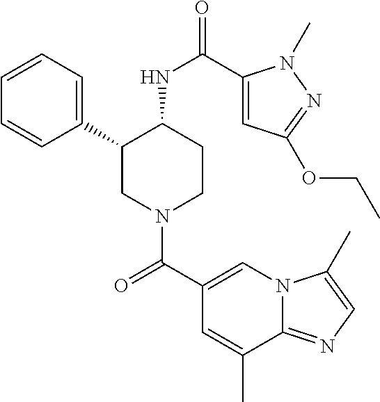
C1=CC=C(C2CN(C(C3=CN4C(=NC=C4C)C(C)=C3)=O)CCC2NC(=O)C2=CC(OCC)=NN2C)C=C1
